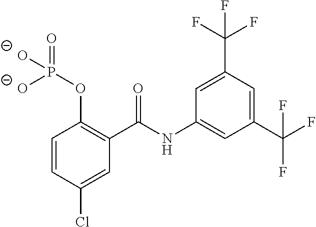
C1=CC(Cl)=CC(C(NC2=CC(C(F)(F)F)=CC(C(F)(F)F)=C2)=O)=C1OP([O-])([O-])=O
